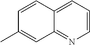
C1=C2C(=NC=C1)C=C(C)C=C2
